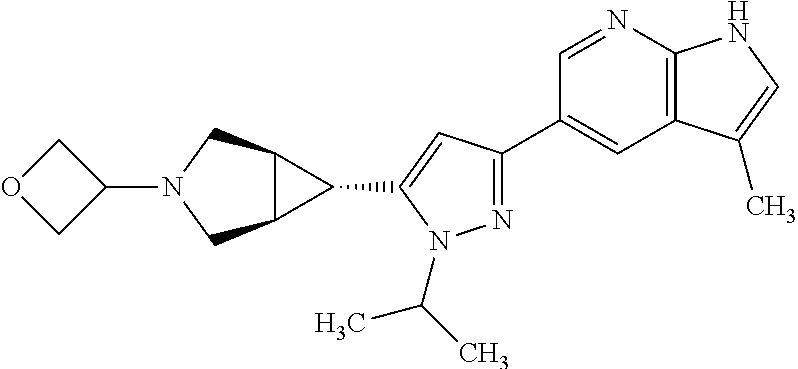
N1=C(C2=CC3=C(N=C2)NC=C3C)C=C(C2C3C2CN(C2COC2)C3)N1C(C)C
